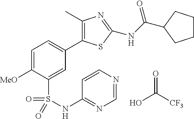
C1=C([MeO])C(S(=O)(=O)NC2=NC=NC=C2)=CC(C2=C(C)N=C(NC(C3CCCC3)=O)S2)=C1.OC(=O)[CF3]
